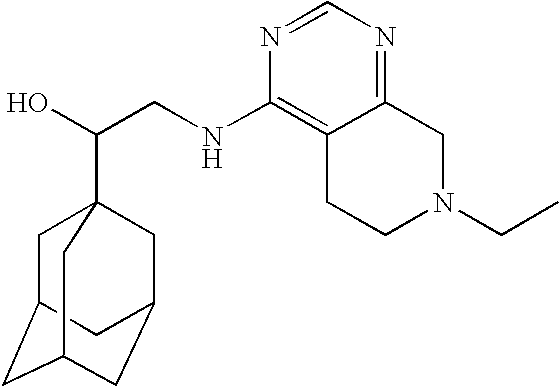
C(CNC1=C2C(=NC=N1)CN(CC)CC2)(O)C12CC3CC(CC(C1)C3)C2
